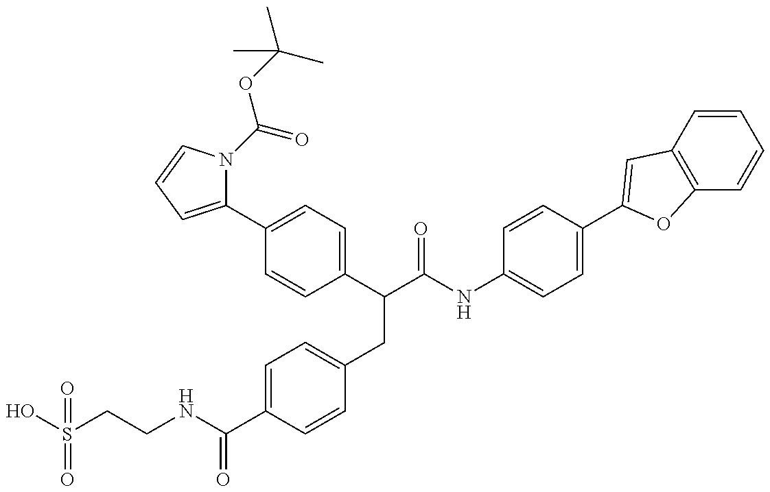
OS(CCNC(C1=CC=C(CC(C(NC2=CC=C(C3=CC4=C(C=CC=C4)O3)C=C2)=O)C2=CC=C(C3=CC=CN3C(OC(C)(C)C)=O)C=C2)C=C1)=O)(=O)=O
